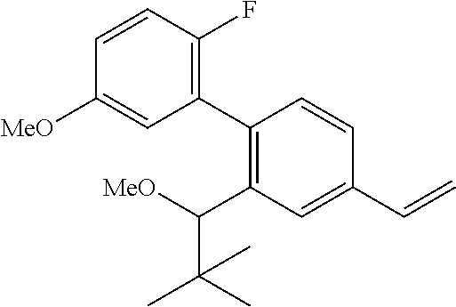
C1(C2=C(C([MeO])C(C)(C)C)C=C(C=C)C=C2)=C(F)C=CC([MeO])=C1
